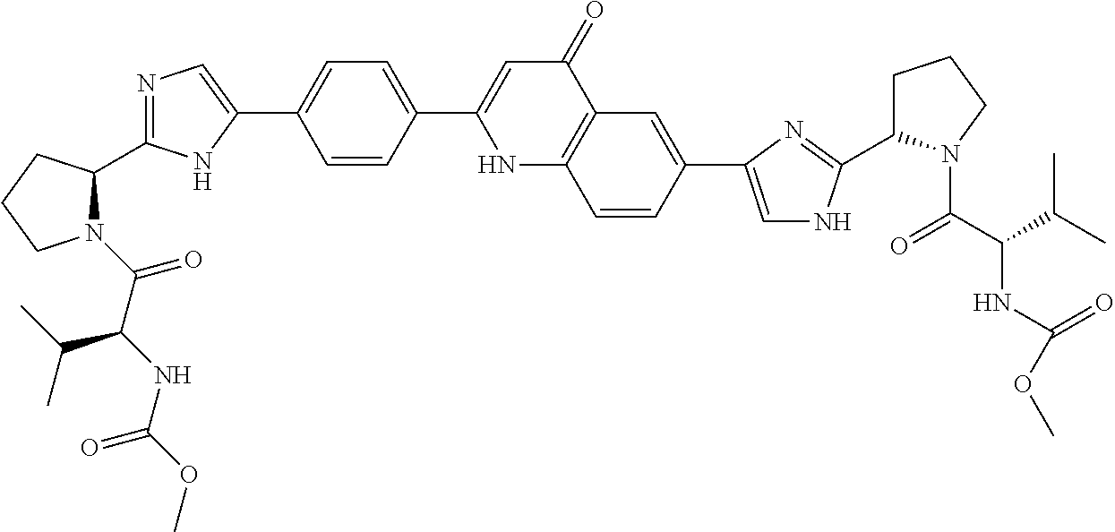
N1(C(=O)C(NC(OC)=O)C(C)C)C(C2=NC=C(C3=CC=C(C4=CC(=O)C5=C(N4)C=CC(C4=CNC(C6CCCN6C(C(C(C)C)NC(OC)=O)=O)=N4)=C5)C=C3)N2)CCC1
